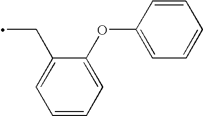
C1=CC(OC2=CC=CC=C2CC)=CC=C1
